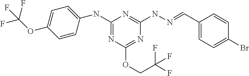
C1=CC(NC2=NC(OCC(F)(F)F)=NC(NN=CC3=CC=C(Br)C=C3)=N2)=CC=C1OC(F)(F)F
